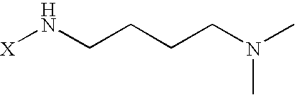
[X]NCCCCN(C)C
